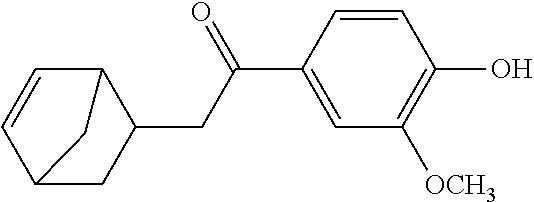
C12CC(CC(C3=CC([OCH3])=C(O)C=C3)=O)C(C=C1)C2
